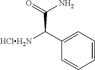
C1=CC=C(C([HClH2N])C(=O)N)C=C1
